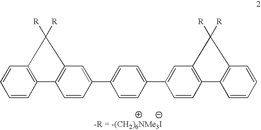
C1=CC(C2=CC3=C(C=C2)C2=C(C=CC=C2)C3([R])[R])=CC=C1C1=CC2=C(C3=C(C=CC=C3)C2([R])[R])C=C1
